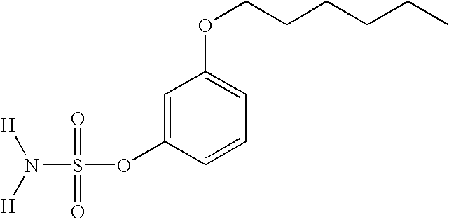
N(S(OC1=CC(OCCCCCC)=CC=C1)(=O)=O)([H])[H]
